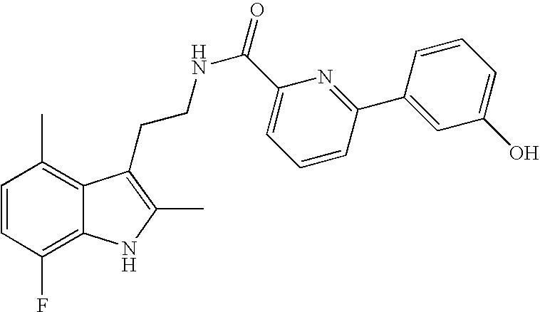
C1=CC(F)=C2C(=C1C)C(CCNC(=O)C1=CC=CC(C3=CC(O)=CC=C3)=N1)=C(C)N2
